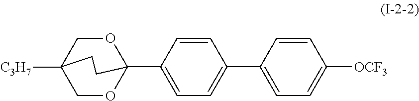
C1OC2(C3=CC=C(C4=CC=C([OCF3])C=C4)C=C3)OCC1([C3H7])CC2
